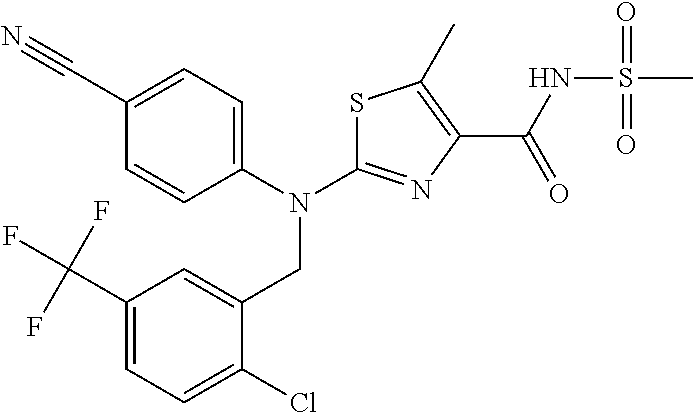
S1C(N(C2=CC=C(C#N)C=C2)CC2=CC(C(F)(F)F)=CC=C2Cl)=NC(C(NS(=O)(=O)C)=O)=C1C
